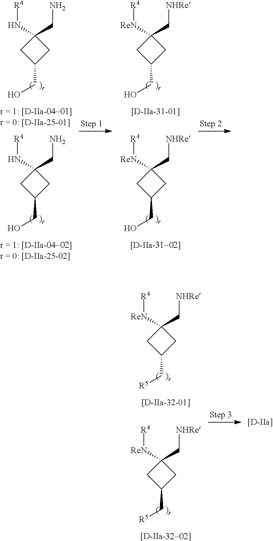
C1(N[R4])(CN)CC(CO)C1.C1(N[R4])(CN)CC(CO)C1.C1([ReN][R4])(C[NHRe])CC(CO)C1.C1([ReN][R4])(C[NHRe])CC(CO)C1.C1([ReN][R4])(C[NHRe])CC(C[R5])C1.C1([ReN][R4])(C[NHRe])CC(C[R5])C1
